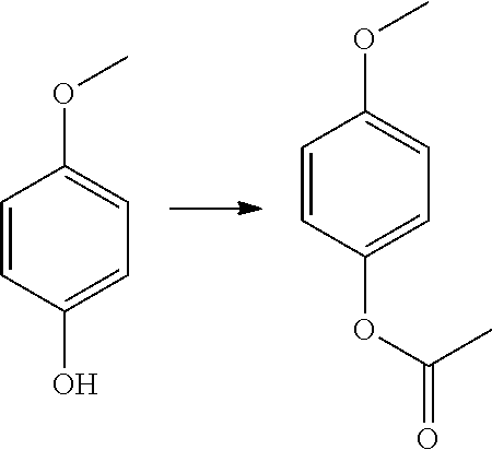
C1=CC(O)=CC=C1OC.C1=CC(OC(C)=O)=CC=C1OC
